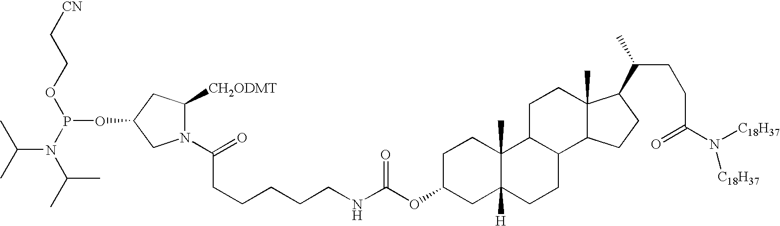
N1(C(=O)CCCCCNC(OC2CC3([H])C(C)(CC2)C2C(CC3)C3C(C)(CC2)C(C(C)CCC(N([C18H37])[C18H37])=O)CC3)=O)C([CH2ODMT])CC(OP(OCC[CN])N(C(C)C)C(C)C)C1
